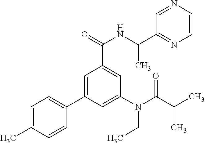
C1=C(C)C=CC(C2=CC(C(=O)NC(C)C3=NC=CN=C3)=CC(N(C(C(C)C)=O)CC)=C2)=C1
